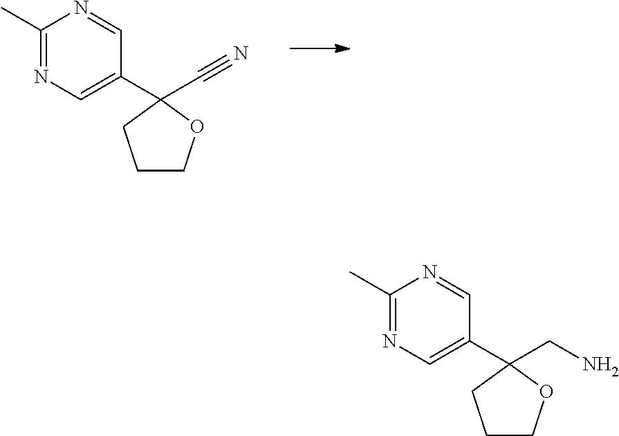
C1(C2=CN=C(C)N=C2)(C#N)CCCO1.C1(C2=CN=C(C)N=C2)(CN)CCCO1
